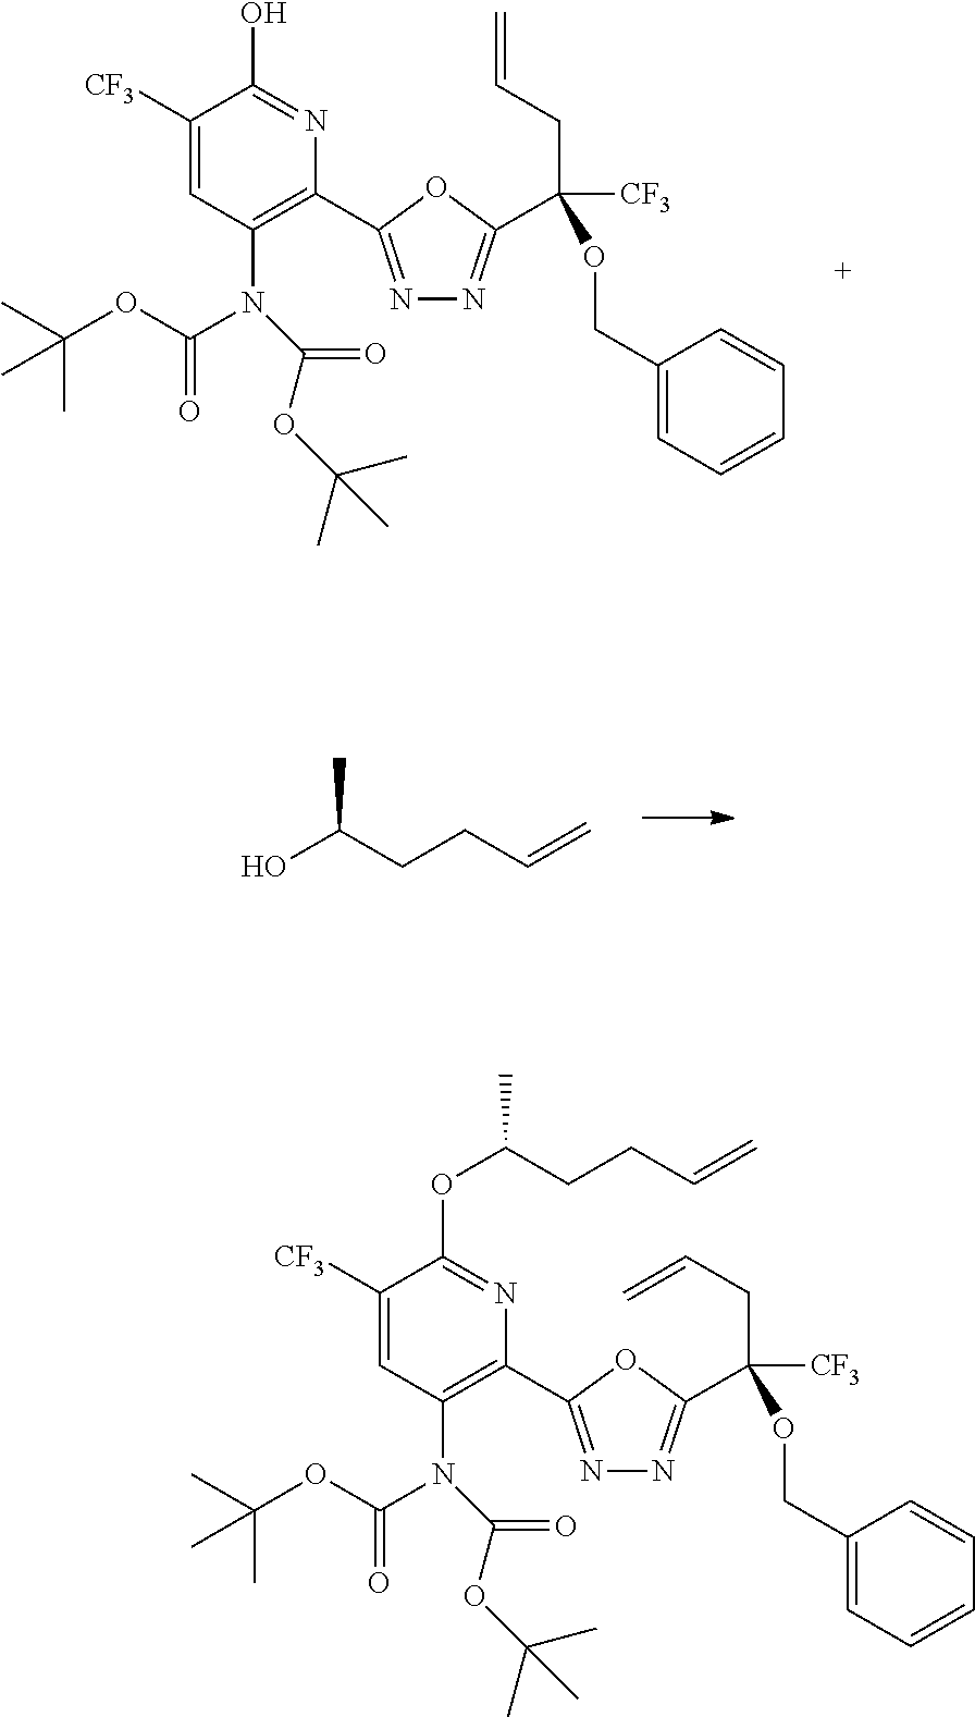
N1=C(C2=C(N(C(=O)OC(C)(C)C)C(=O)OC(C)(C)C)C=C([CF3])C(OC(CCC=C)C)=N2)OC(C([CF3])(CC=C)OCC2=CC=CC=C2)=N1.N1=C(C2=C(N(C(=O)OC(C)(C)C)C(=O)OC(C)(C)C)C=C([CF3])C(O)=N2)OC(C([CF3])(CC=C)OCC2=CC=CC=C2)=N1.OC(CCC=C)C
